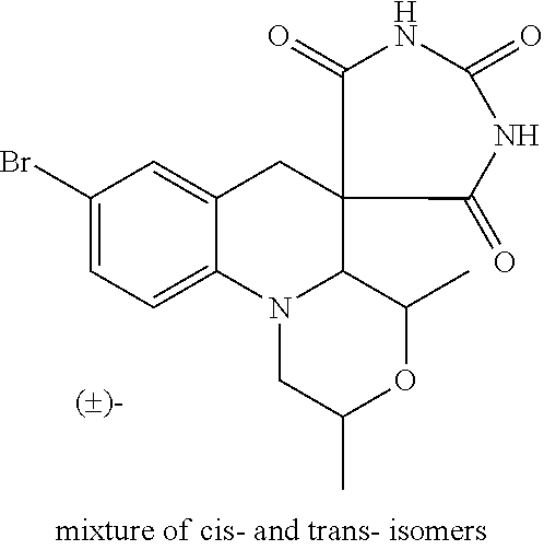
C12=CC=C(Br)C=C1CC1(C3N2CC(C)OC3C)C(=O)NC(=O)NC1=O
